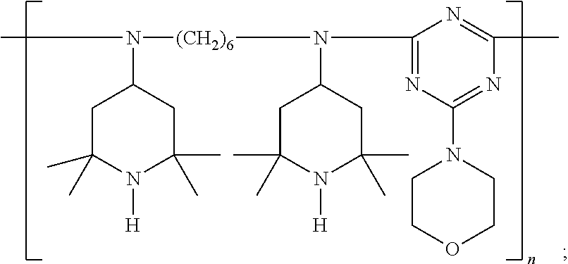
CN(C1CC(C)(C)N([H])C(C)(C)C1)[(CH2)6]N(C1CC(C)(C)N([H])C(C)(C)C1)C1=NC(N2CCOCC2)=NC(C)=N1
